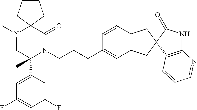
C12(N(C)CC(C3=CC(F)=CC(F)=C3)(C)N(CCCC3=CC4=C(C=C3)CC3(C4)C4=C(NC3=O)N=CC=C4)C1=O)CCCC2
